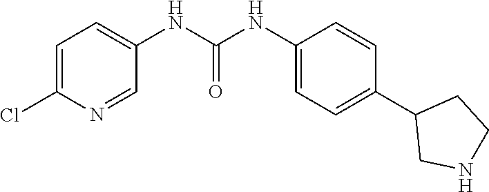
C1=C(Cl)N=CC(NC(NC2=CC=C(C3CNCC3)C=C2)=O)=C1
